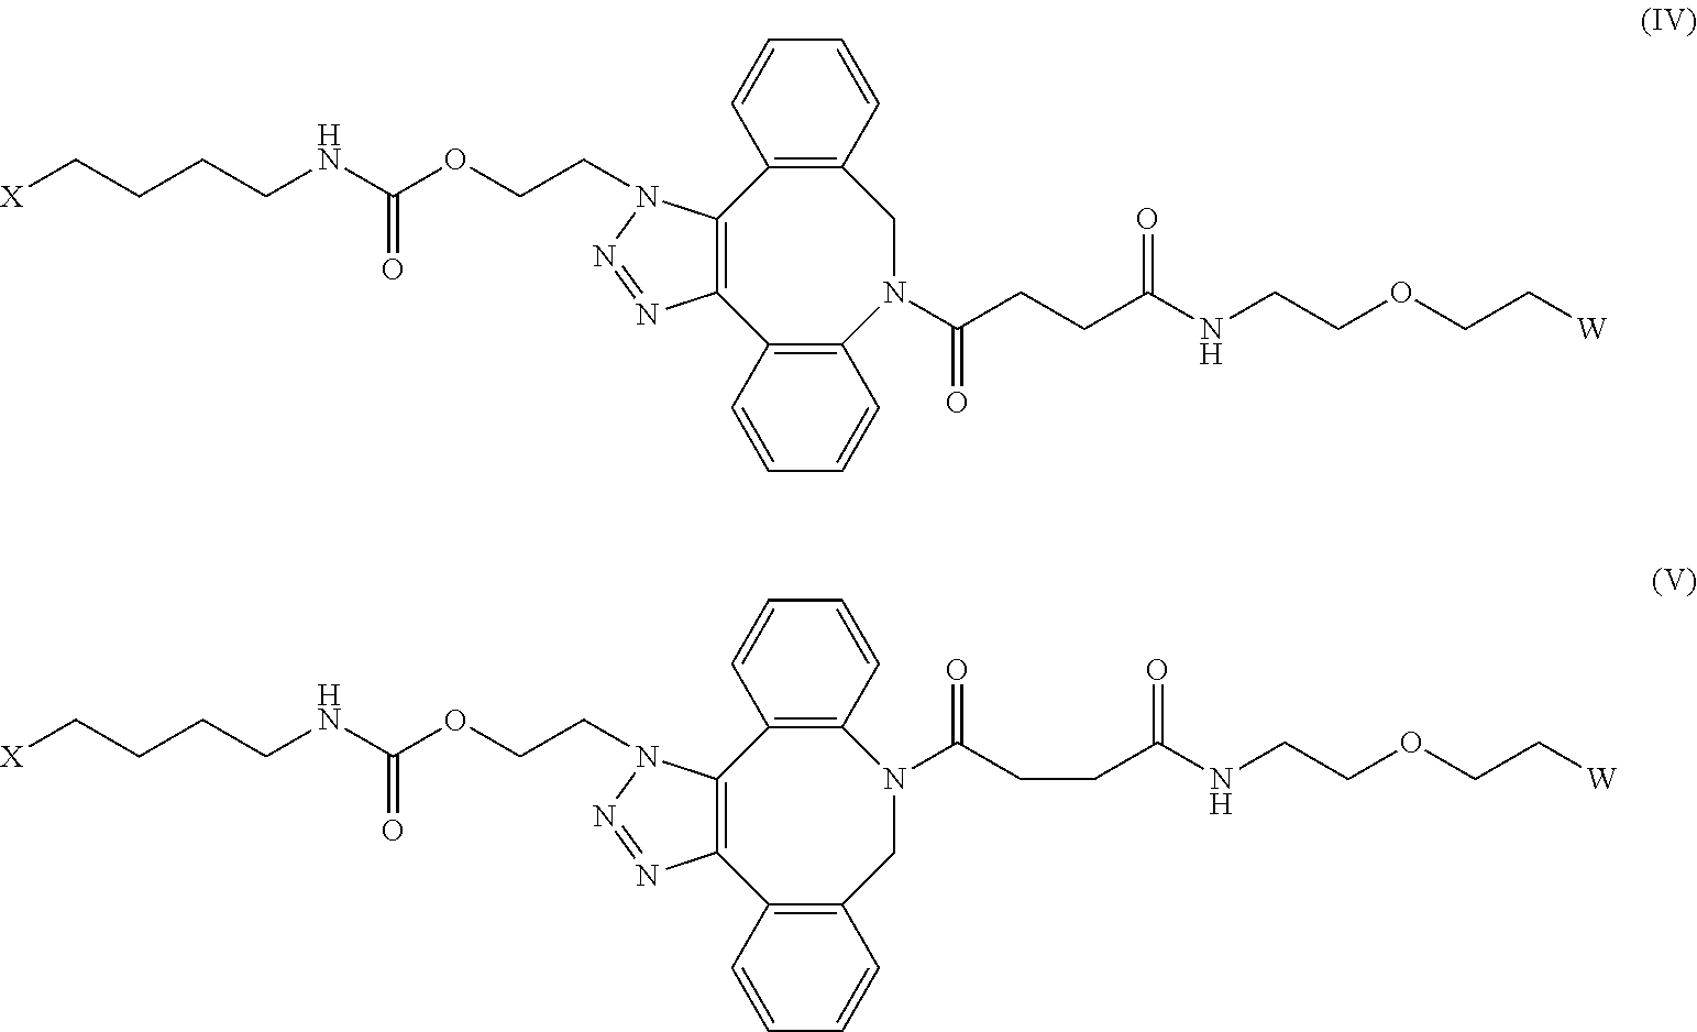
C12=C(C3=C(N(C(=O)CCC(NCCOCC[W])=O)CC4=C1C=CC=C4)C=CC=C3)N=NN2CCOC(=O)NCCCC[X].C12=C(C3=C(CN(C(CCC(=O)NCCOCC[W])=O)C4=C1C=CC=C4)C=CC=C3)N=NN2CCOC(=O)NCCCC[X]
